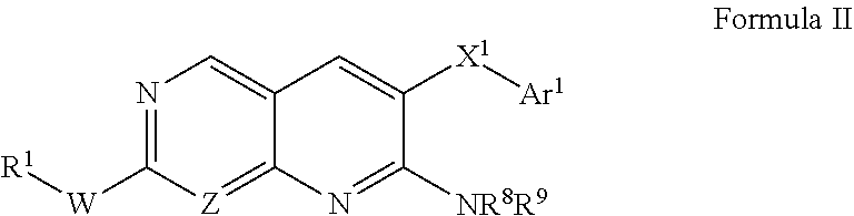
N1=C([W][R1])[Z]=C2C(=C1)C=C([X1][Ar1])C([NR8R9])=N2
